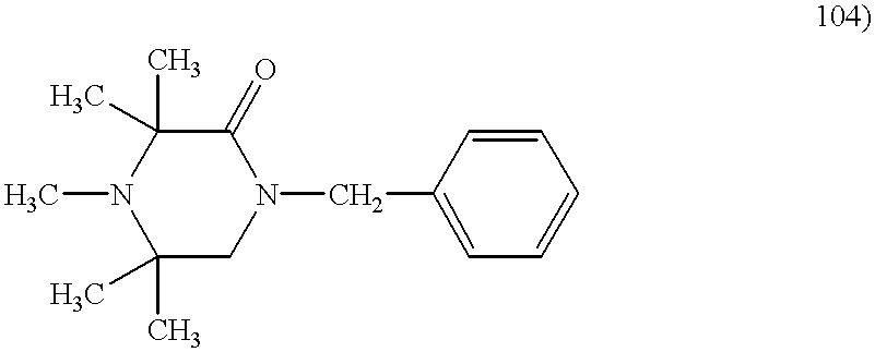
CN1C(C)(C)CN(CC2=CC=CC=C2)C(=O)C1(C)C
